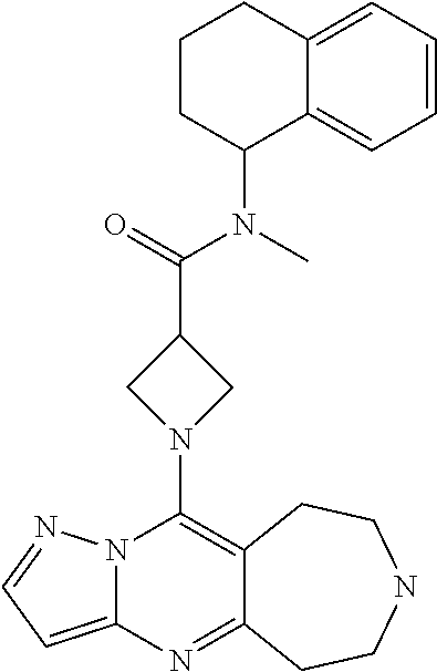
N12C(=CC=N1)N=C1C(=C2N2CC(C(=O)N(C)C3C4=CC=CC=C4CCC3)C2)CCNCC1
